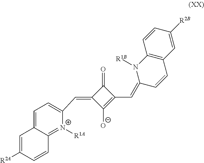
C1(=CC2=CC=C3C(=[N+]2[R1A])C=CC([R2A])=C3)C([O-])=C(C=C2C=CC3=C(N2[R1B])C=CC([R2B])=C3)C1=O
